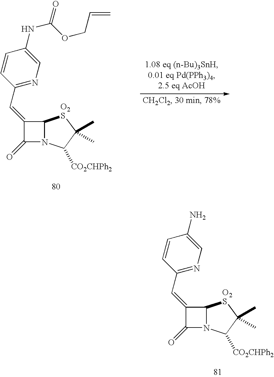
C1(C=C2C(=O)N3C2[O2S]C(C)(C)C3[CO2CHPh2])=NC=C(NC(OCC=C)=O)C=C1.C1(C=C2C(=O)N3C2[O2S]C(C)(C)C3[CO2CHPh2])=NC=C(N)C=C1
